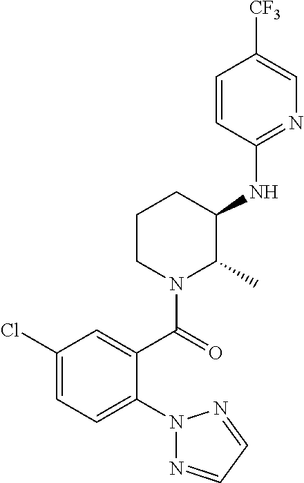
C1=CC(NC2CCCN(C(=O)C3=CC(Cl)=CC=C3N3N=CC=N3)C2C)=NC=C1[CF3]
